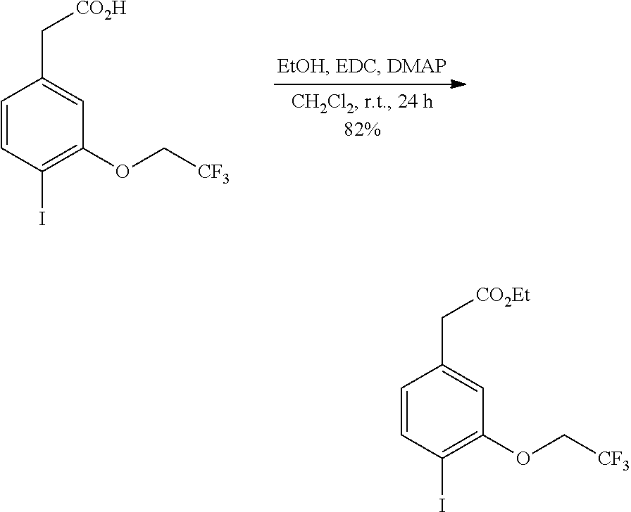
C1=CC(I)=C(OC[CF3])C=C1C[CO2H].C1=CC(I)=C(OC[CF3])C=C1C[CO2Et]
